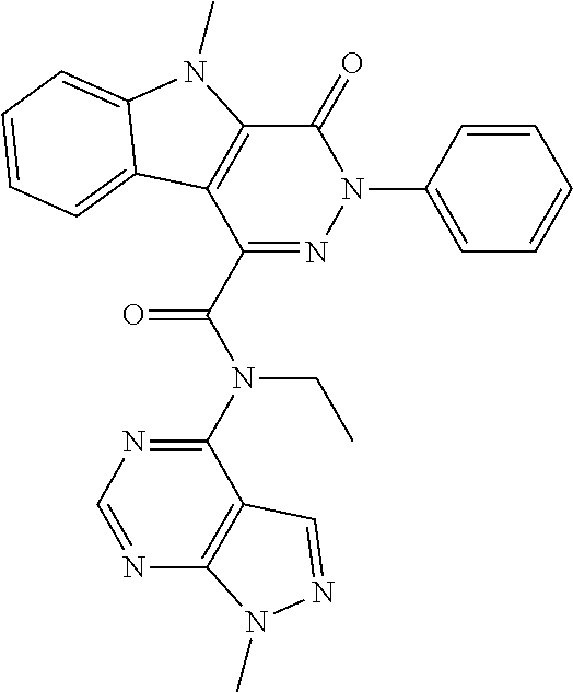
C1(=O)C2=C(C(C(N(C3=NC=NC4=C3C=NN4C)CC)=O)=NN1C1=CC=CC=C1)C1=CC=CC=C1N2C
